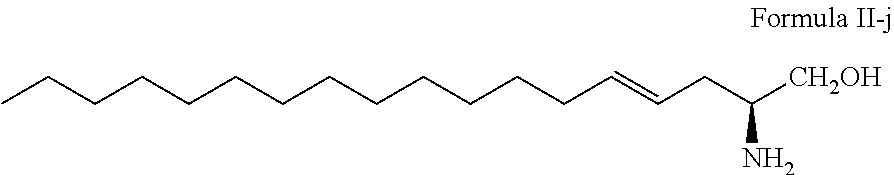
C(CCCCCCCCCC=CCC([CH2OH])N)CCC
